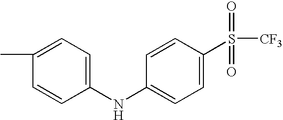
N(C1=CC=C(S([CF3])(=O)=O)C=C1)C1=CC=C(C)C=C1
